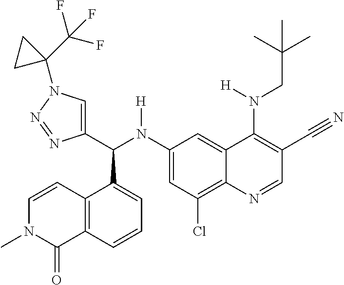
C1(N(C(C2=CN(C3(C(F)(F)F)CC3)N=N2)C2=CC=CC3=C2C=CN(C)C3=O)[H])=CC(Cl)=C2C(=C1)C(N(CC(C)(C)C)[H])=C(C#N)C=N2
